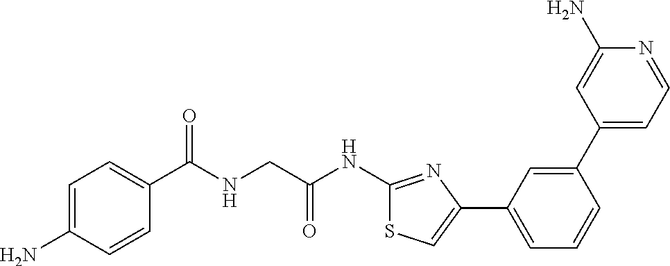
C1=C(N)C=CC(C(NCC(NC2=NC(C3=CC=CC(C4=CC=NC(N)=C4)=C3)=CS2)=O)=O)=C1
